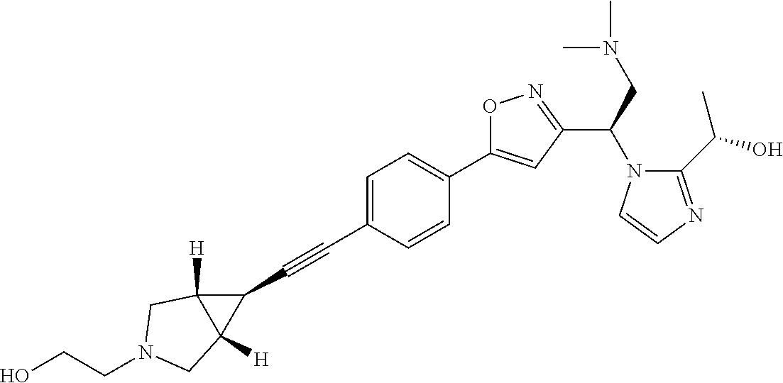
C1=C(C#CC2C3([H])C2([H])CN(CCO)C3)C=CC(C2=CC(C(N3C(C(O)C)=NC=C3)CN(C)C)=NO2)=C1
